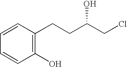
C1(O)=C(CCC(CCl)O)C=CC=C1
